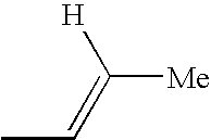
C([Me])(=CC)[H]
